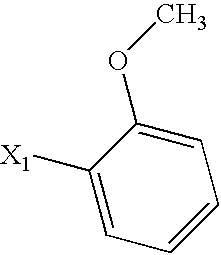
C1=C([X1])C(OC)=CC=C1
